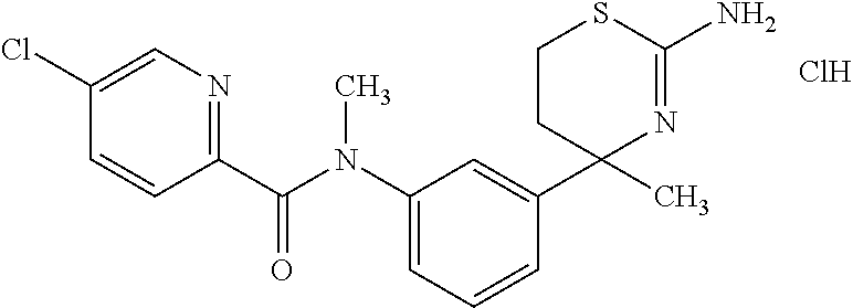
C1(C(N(C2=CC=CC(C3(C)N=C(N)SCC3)=C2)C)=O)=NC=C(Cl)C=C1.Cl
